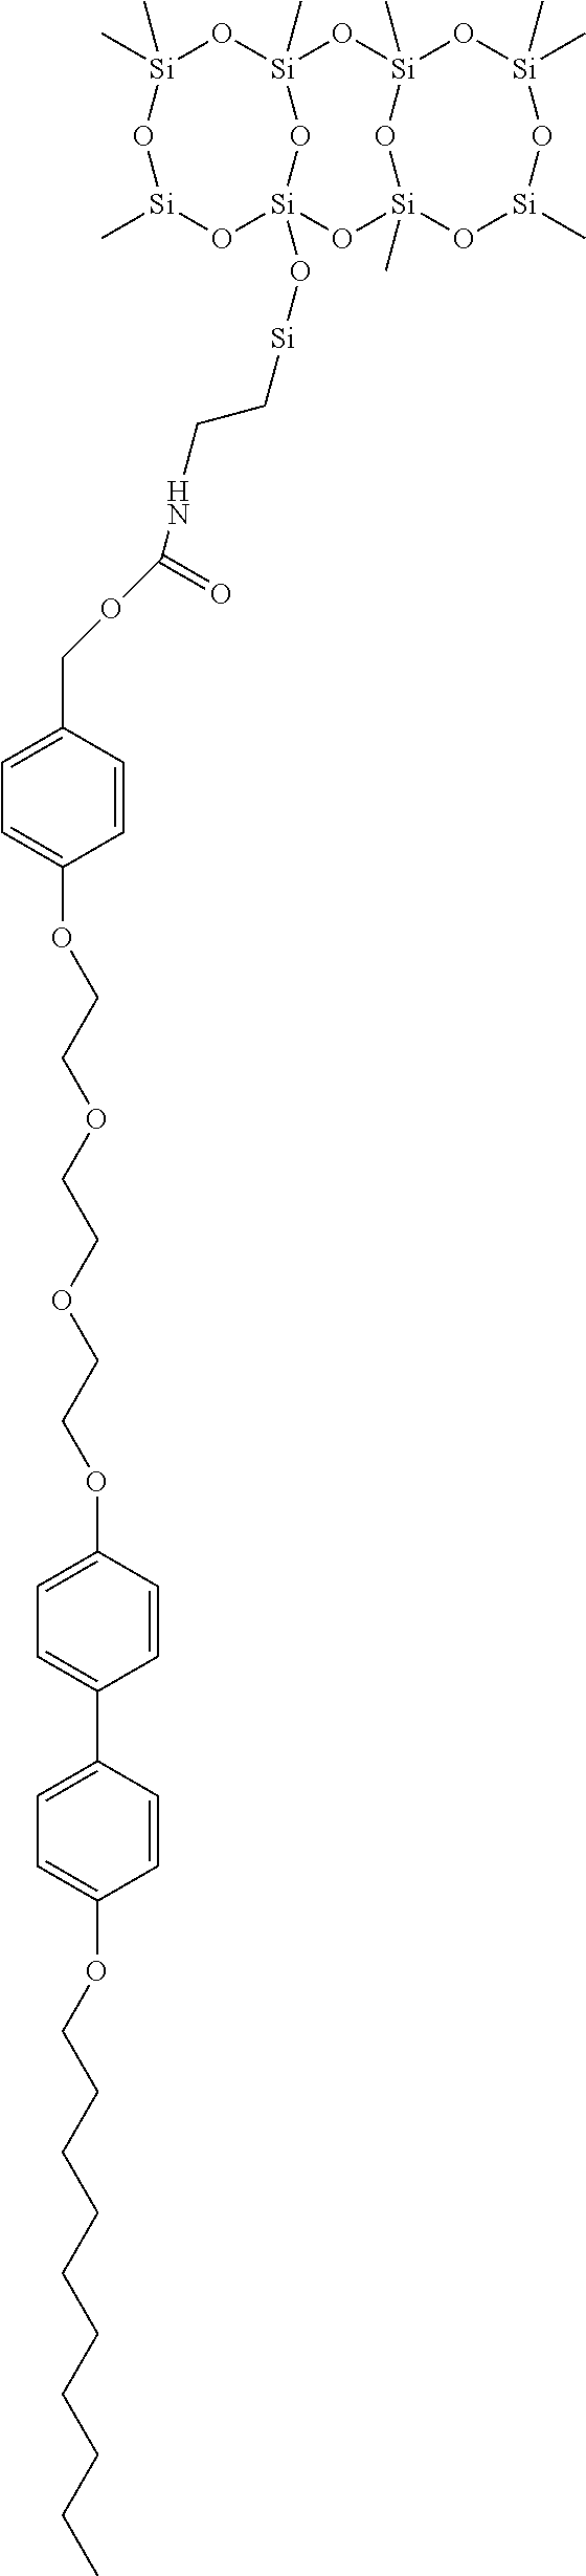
C[Si]1(C)O[Si]2(C)O[Si]3(C)O[Si](C)(C)O[Si](C)O[Si](C)(O[Si](O[Si]CCNC(OCC4=CC=C(OCCOCCOCCOC5=CC=C(C6=CC=C(OCCCCCCCCCC)C=C6)C=C5)C=C4)=O)(O[Si](C)O1)O2)O3
